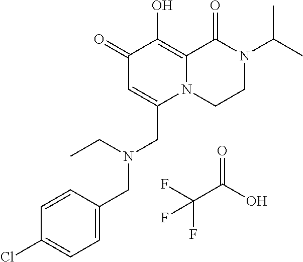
C1(=O)C=C(CN(CC2=CC=C(Cl)C=C2)CC)N2C(=C1O)C(=O)N(C(C)C)CC2.O=C(O)C(F)(F)F
